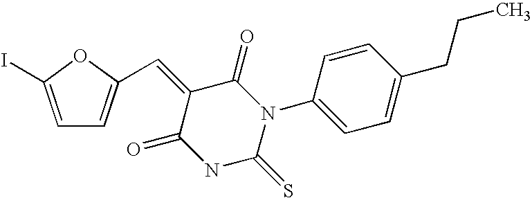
C1=C(I)OC(C=C2C(=O)NC(=S)N(C3=CC=C(CCC)C=C3)C2=O)=C1
